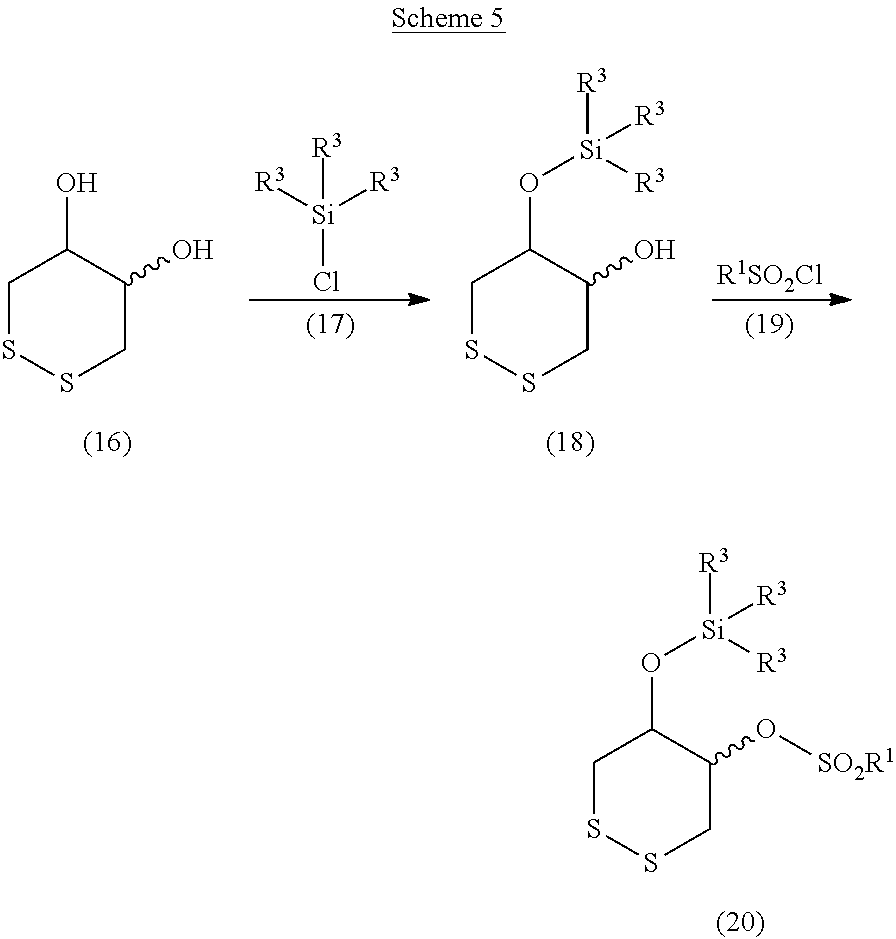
C1SSCC(O)C1O.[Si](Cl)([R3])([R3])[R3].C1SSCC(O)C1O[Si]([R3])([R3])[R3].[R1SO2Cl].C1SSCC(O[SO2R1])C1O[Si]([R3])([R3])[R3]
